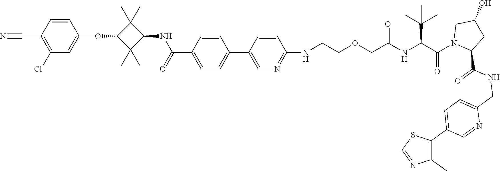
C(NC(C(N1CC(O)CC1C(NCC1=CC=C(C2=C(C)N=CS2)C=N1)=O)=O)C(C)(C)C)(=O)COCCNC1=NC=C(C2=CC=C(C(=O)NC3C(C)(C)C(OC4=CC(Cl)=C(C#N)C=C4)C3(C)C)C=C2)C=C1
